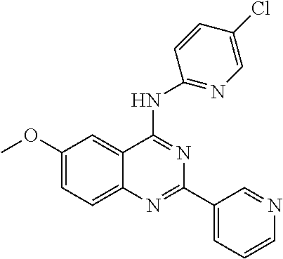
C1(OC)=CC=C2C(=C1)C(NC1=NC=C(Cl)C=C1)=NC(C1=CC=CN=C1)=N2
